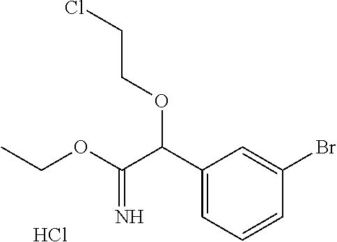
C1(C(C(OCC)=N)OCCCl)=CC=CC(Br)=C1.Cl
